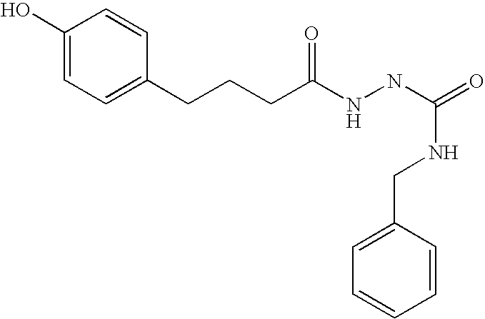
C1(O)=CC=C(CCCC(NNC(=O)NCC2=CC=CC=C2)=O)C=C1
